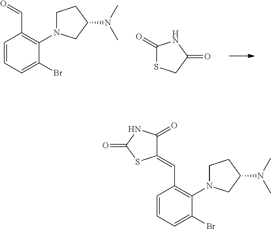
C1=CC=C(Br)C(N2CCC(N(C)C)C2)=C1C=O.C1(=O)SCC(=O)N1.C1=CC=C(Br)C(N2CCC(N(C)C)C2)=C1C=C1C(=O)NC(=O)S1
